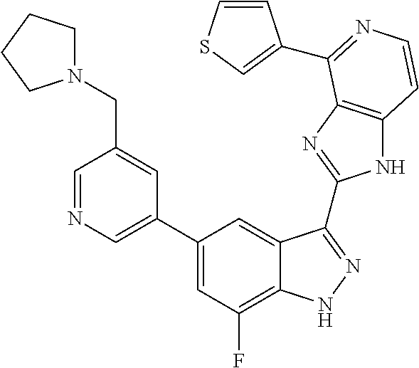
C1=C(C2=CC(F)=C3C(=C2)C(C2=NC4=C(N2)C=CN=C4C2=CSC=C2)=NN3)C=C(CN2CCCC2)C=N1
